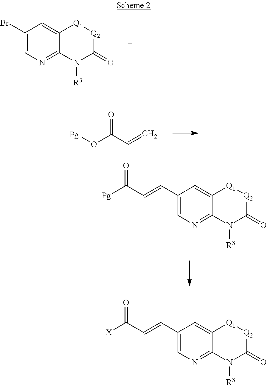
C1(Br)=CN=C2C(=C1)[Q1][Q2]C(=O)N2[R3].C=CC(O[Pg])=O.C1(C=CC([Pg])=O)=CN=C2C(=C1)[Q1][Q2]C(=O)N2[R3].C1(C=CC([X])=O)=CN=C2C(=C1)[Q1][Q2]C(=O)N2[R3]
